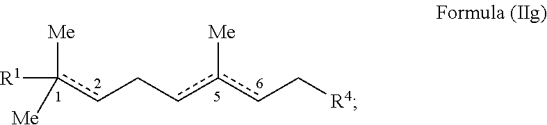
c(cCcc(cC[R4])[Me])([R1])([Me])[Me]
